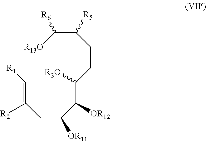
C(=C(CC(C(C(C=CC(C([R13O])[R6])[R5])[R3O])[OR12])[OR11])[R2])[R1]
